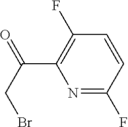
C(C1=C(F)C=CC(F)=N1)(CBr)=O
